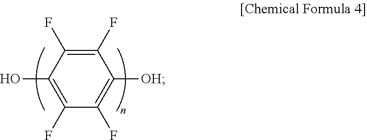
C1(O)=C(F)C(F)=C([OH])C(F)=C1F
